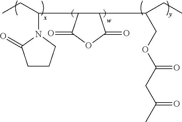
CCC(C1C(C(CC)COC(=O)CC(=O)C)C(=O)OC1=O)N1C(=O)CCC1
